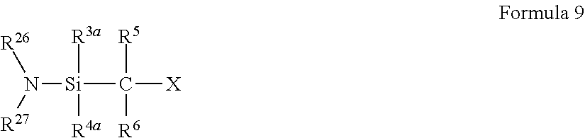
N([Si](C([X])([R5])[R6])([R3a])[R4a])([R27])[R26]
